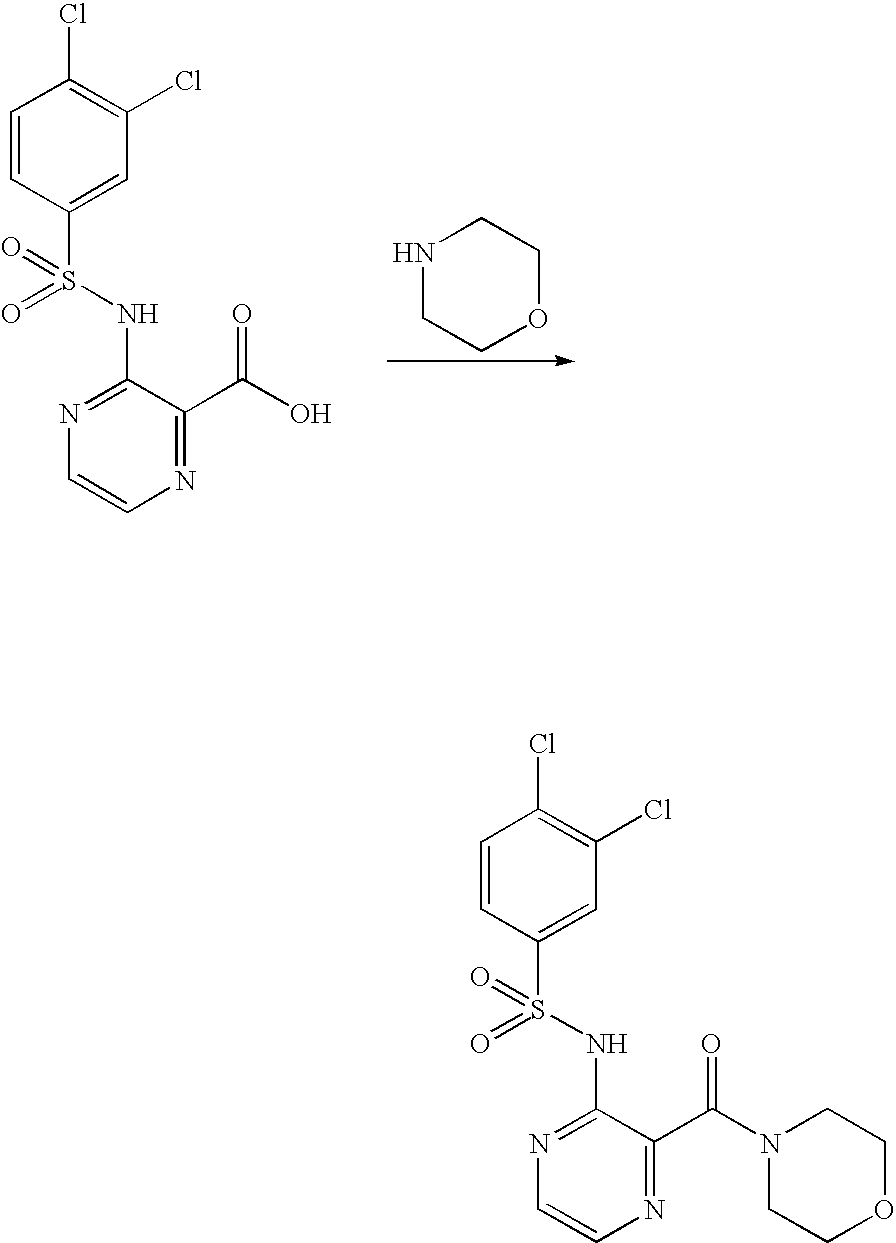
C1=CC(S(NC2=NC=CN=C2C(O)=O)(=O)=O)=CC(Cl)=C1Cl.N1CCOCC1.C1=CC(S(NC2=NC=CN=C2C(N2CCOCC2)=O)(=O)=O)=CC(Cl)=C1Cl
